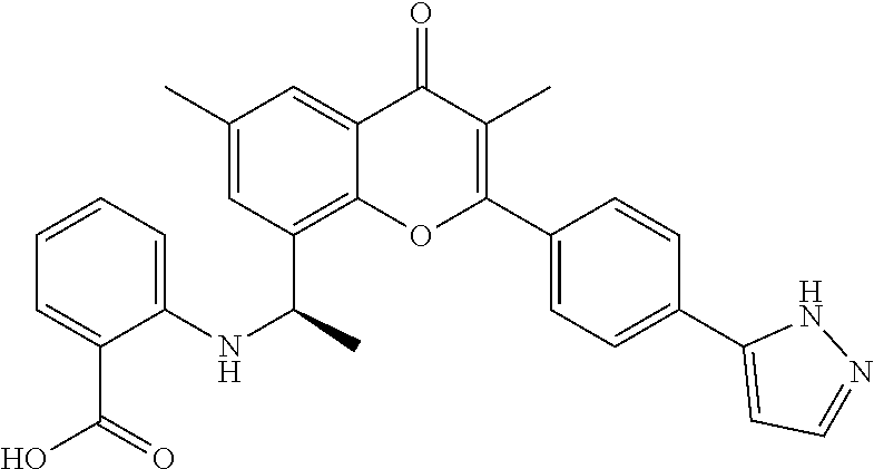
C1=CC=C(NC(C2=C3C(=CC(C)=C2)C(=O)C(C)=C(C2=CC=C(C4=CC=NN4)C=C2)O3)C)C(C(O)=O)=C1
